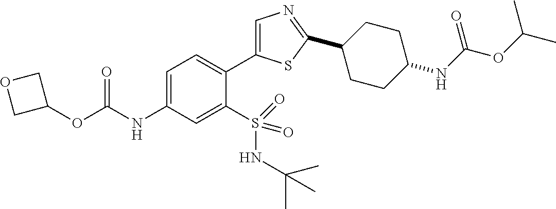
C1(OC(NC2=CC=C(C3=CN=C(C4CCC(NC(OC(C)C)=O)CC4)S3)C(S(NC(C)(C)C)(=O)=O)=C2)=O)COC1
